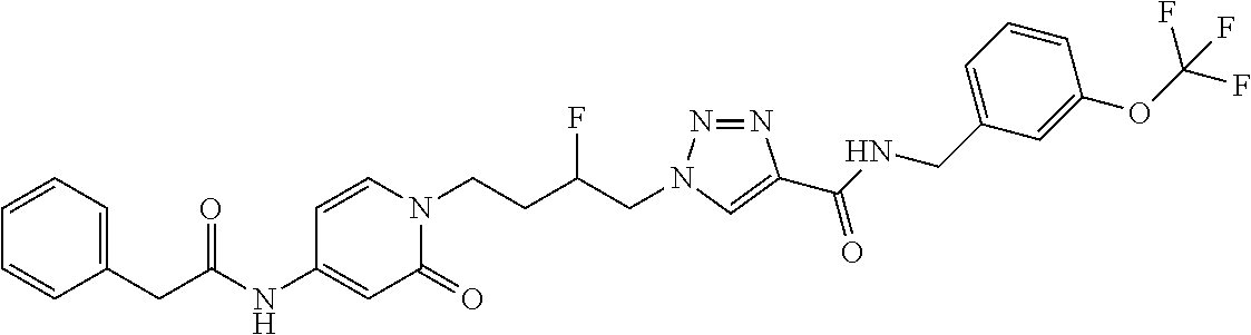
C1=CC=C(CC(NC2=CC(=O)N(CCC(CN3N=NC(C(NCC4=CC=CC(OC(F)(F)F)=C4)=O)=C3)F)C=C2)=O)C=C1
